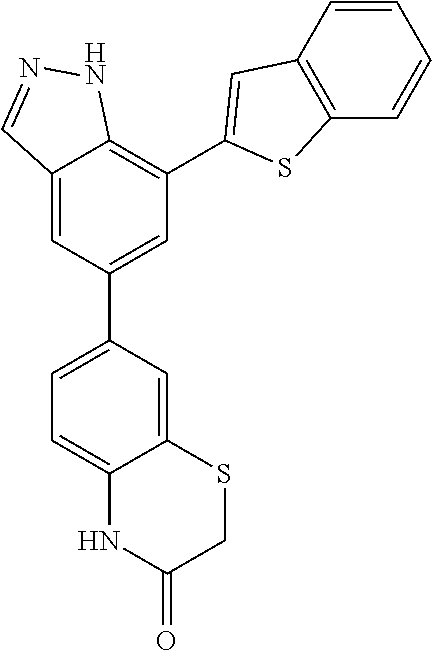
C12=CC(C3=CC=C4C(=C3)SCC(=O)N4)=CC(C3=CC4=C(C=CC=C4)S3)=C1NN=C2
